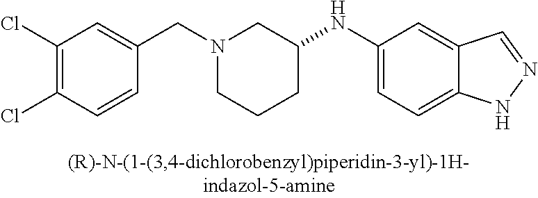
N1(CC2=CC(Cl)=C(Cl)C=C2)CCCC(NC2=CC=C3C(=C2)C=NN3)C1
